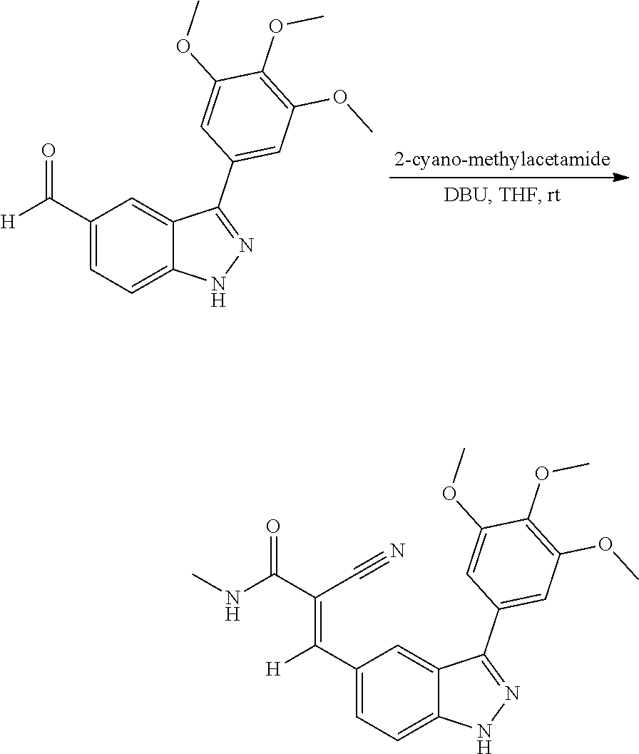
C1(C(=O)[H])=CC=C2C(=C1)C(C1=CC(OC)=C(OC)C(OC)=C1)=NN2.C1(C(=C(C(=O)NC)C#N)[H])=CC=C2C(=C1)C(C1=CC(OC)=C(OC)C(OC)=C1)=NN2
